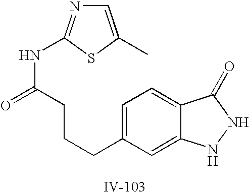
C1=C(CCCC(NC2=NC=C(C)S2)=O)C=C2C(=C1)C(=O)NN2
